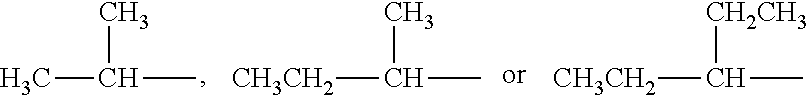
CC(C)C.[CH3CH2]C(C)C.[CH3CH2]C(C)[CH2CH3]
